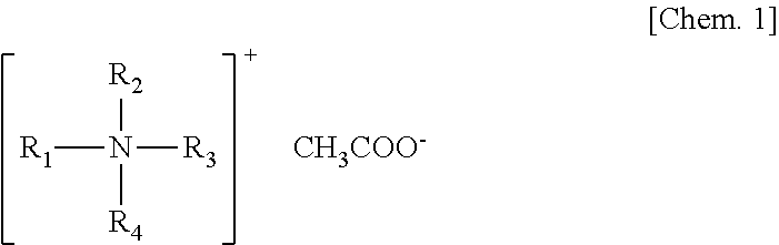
[R1]N([R3])([R2])[R4].[CH3COO-]
